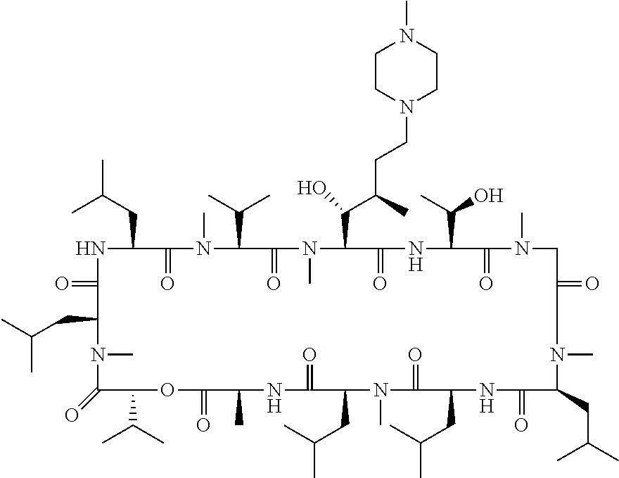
N1C(CC(C)C)C(=O)N(C)C(C(C)C)C(=O)N(C)C(C(C(CCN2CCN(C)CC2)C)O)C(=O)NC(C(O)C)C(=O)N(C)CC(=O)CN(C)C(CC(C)C)C(=O)NC(CC(C)C)C(=O)N(C)C(CC(C)C)C(=O)NC(C)C(=O)OC(C(C)C)C(=O)N(C)C(CC(C)C)C1=O
